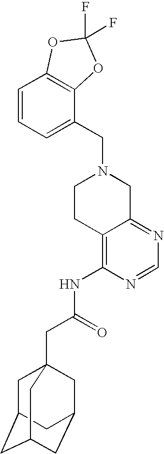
C1(CN2CCC3=C(NC(CC45CC6CC(CC(C4)C6)C5)=O)N=CN=C3C2)=CC=CC2=C1OC(F)(F)O2
